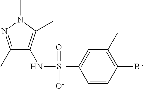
C1(C)=NN(C)C(C)=C1N[S+](C1=CC(C)=C(Br)C=C1)(=O)[O-]
